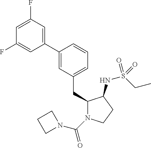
C1(CC2N(C(=O)N3CCC3)CCC2NS(CC)(=O)=O)=CC=CC(C2=CC(F)=CC(F)=C2)=C1
